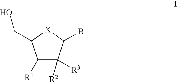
C1([R1])C([R3])([R2])C(B)[X]C1CO
